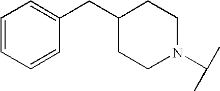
C1N(C(C)C)CCC(CC2=CC=CC=C2)C1
